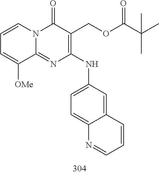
C1=CC=C([OMe])C2=NC(NC3=CC=C4C(=C3)C=CC=N4)=C(COC(=O)C(C)(C)C)C(=O)N12
